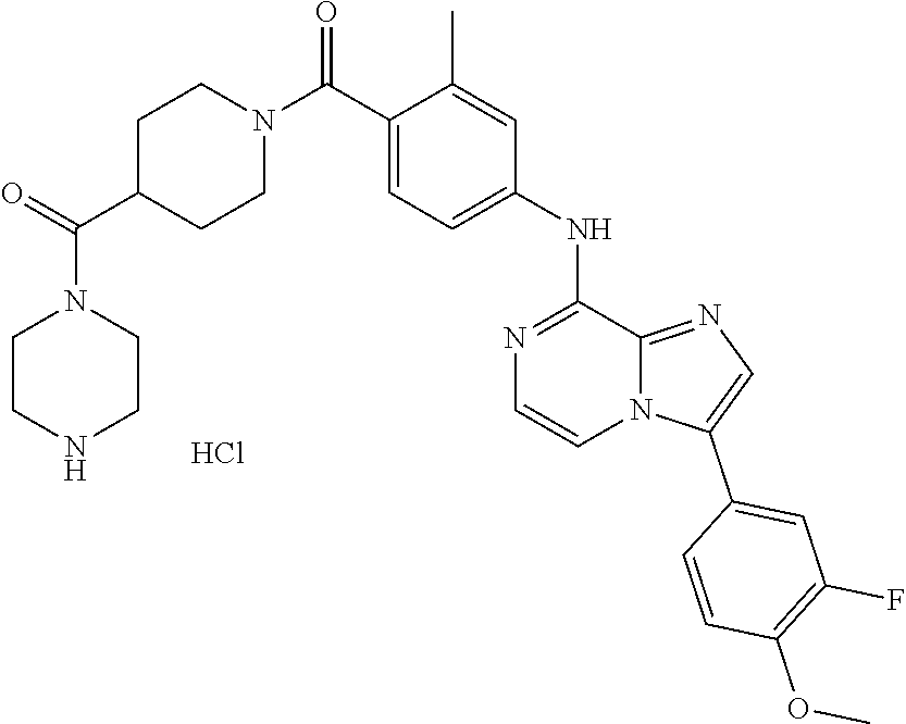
N(C1=NC=CN2C1=NC=C2C1=CC(F)=C(OC)C=C1)C1=CC=C(C(N2CCC(C(=O)N3CCNCC3)CC2)=O)C(C)=C1.Cl
